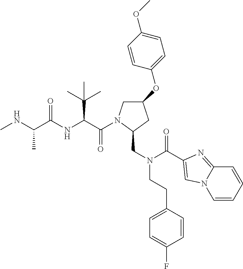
C(C(NC(C(NC)C)=O)C(C)(C)C)(=O)N1CC(OC2=CC=C(OC)C=C2)CC1CN(C(=O)C1=CN2C=CC=CC2=N1)CCC1=CC=C(F)C=C1
